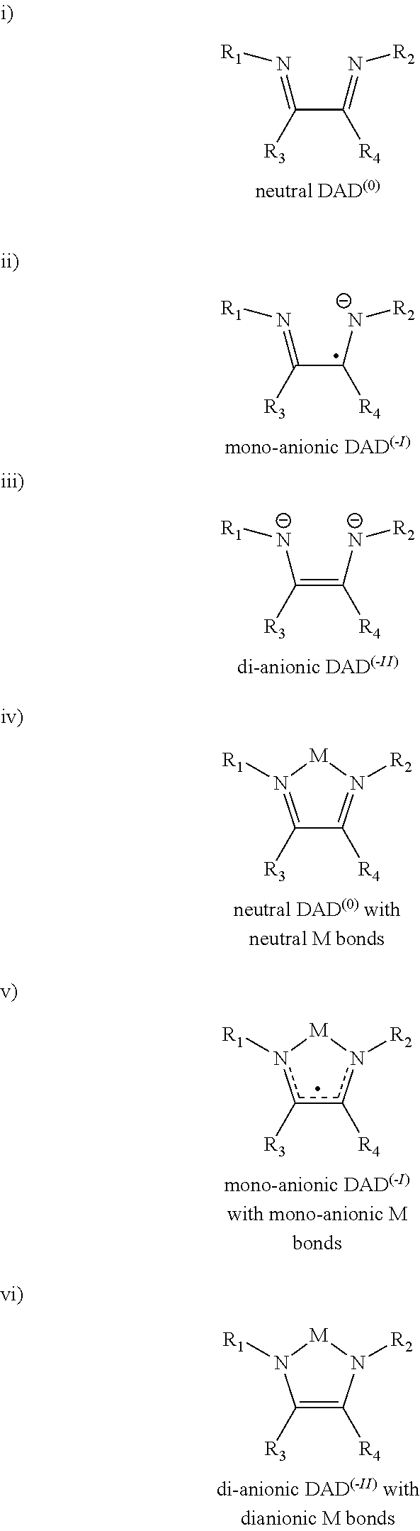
C(C([R4])=N[R2])([R3])=N[R1].C(C([R4])[N-][R2])([R3])=N[R1].C(=C([R4])[N-][R2])([R3])[N-][R1].C1([R3])=N([R1])[M]N([R2])=C1[R4].c1([R3])c([R4])n([R2])[M]n1[R1].C1([R3])=C([R4])N([R2])[M]N1[R1]
